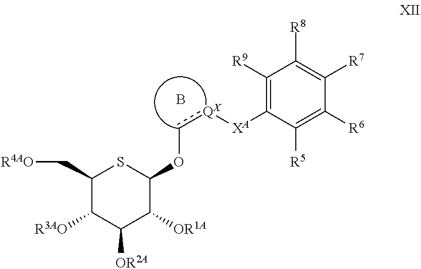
C1(C[R4AO])C([R3AO])C([OR2A])C([OR1A])C(Oc[QX][XA]C2=C([R9])C([R8])=C([R7])C([R6])=C2[R5])S1.B
